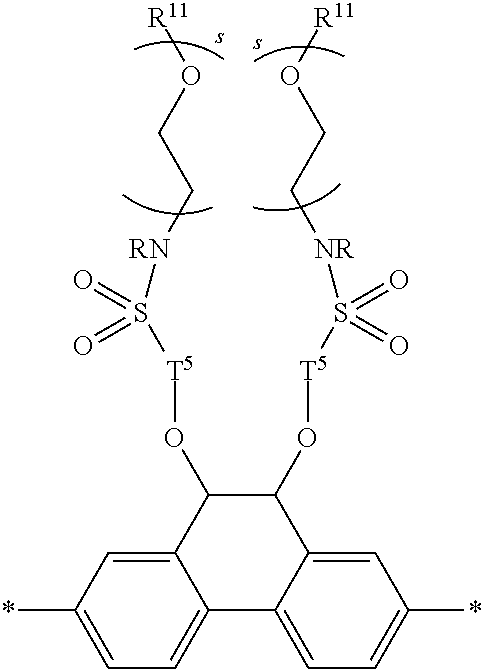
C1(*)=CC=C2C(=C1)C(O[T5]S(=O)(=O)[RN]CCO[R11])C(O[T5]S(=O)(=O)[NR]CCO[R11])C1=CC(*)=CC=C21
